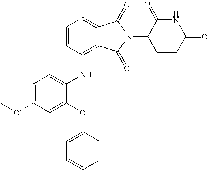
C1=CC(NC2=CC=C(OC)C=C2OC2=CC=CC=C2)=C2C(=C1)C(=O)N(C1CCC(=O)NC1=O)C2=O
